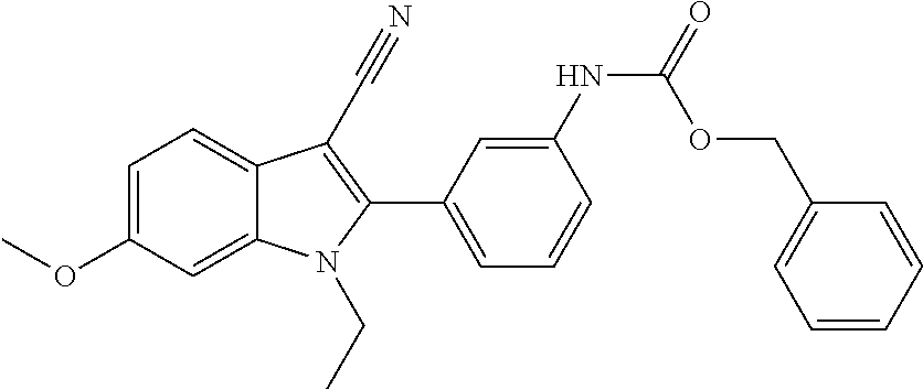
C1=C(OC)C=C2C(=C1)C(C#N)=C(C1=CC=CC(NC(OCC3=CC=CC=C3)=O)=C1)N2CC
